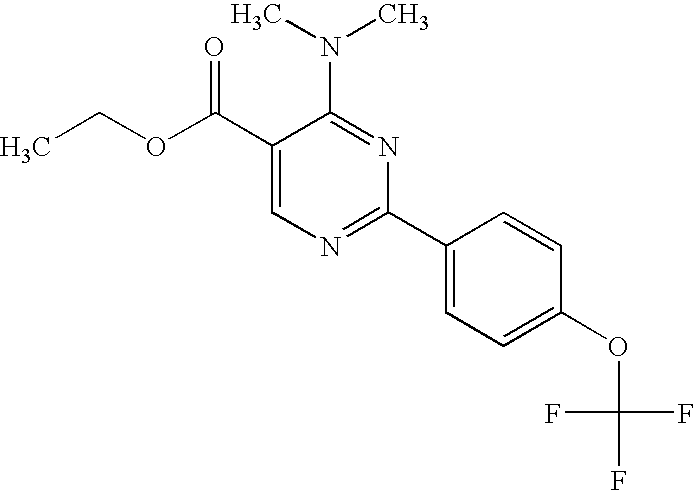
C1(C(OCC)=O)=CN=C(C2=CC=C(OC(F)(F)F)C=C2)N=C1N(C)C
